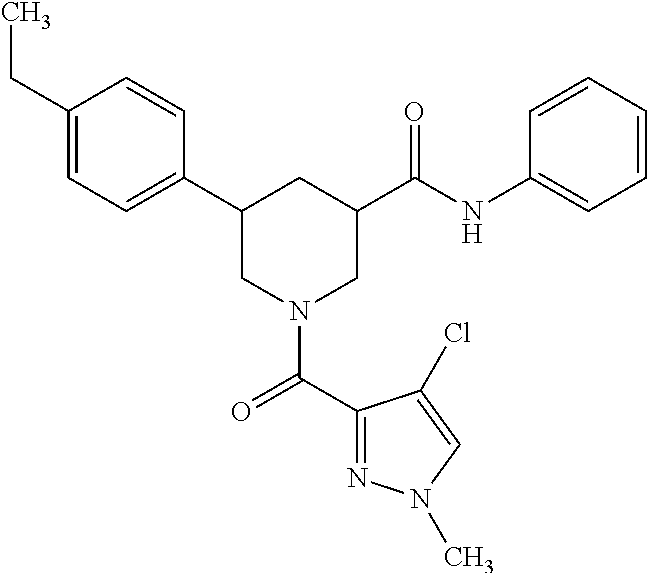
C1(CC)=CC=C(C2CN(C(C3=NN(C)C=C3Cl)=O)CC(C(NC3=CC=CC=C3)=O)C2)C=C1
